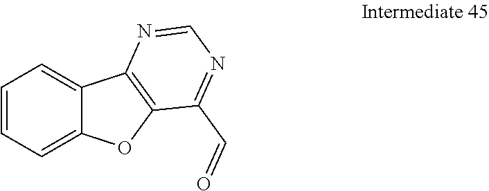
C1=CC=C2C(=C1)C1=C(O2)C(C=O)=NC=N1
